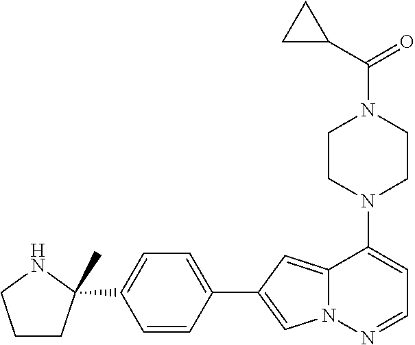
N1(C2=CC=NN3C2=CC(C2=CC=C(C4(C)CCCN4)C=C2)=C3)CCN(C(=O)C2CC2)CC1
